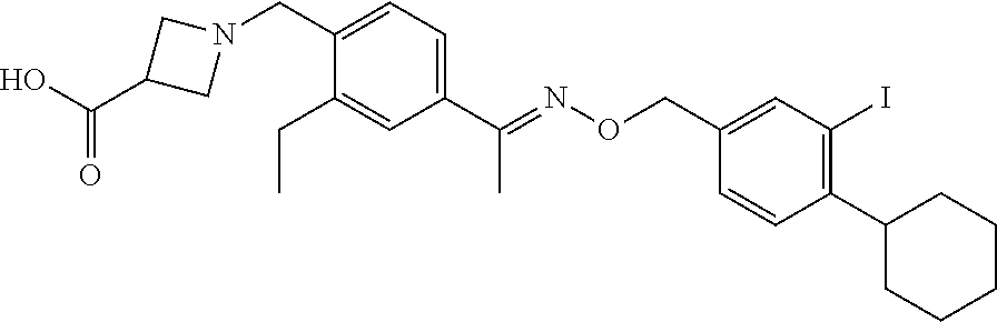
C1(C2=C(I)C=C(CON=C(C3=CC=C(CN4CC(C(O)=O)C4)C(CC)=C3)C)C=C2)CCCCC1
